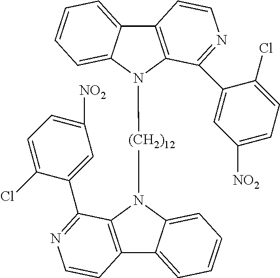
C12=C(N([(CH2)12]N3C4=C(C5=CC=CC=C35)C=CN=C4C3=CC([NO2])=CC=C3Cl)C3=CC=CC=C13)C(C1=CC([NO2])=CC=C1Cl)=NC=C2
